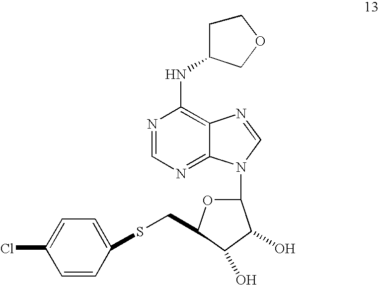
N1=CN=C2C(=C1NC1CCOC1)N=CN2C1OC(CSC2=CC=C(Cl)C=C2)C(O)C1O
